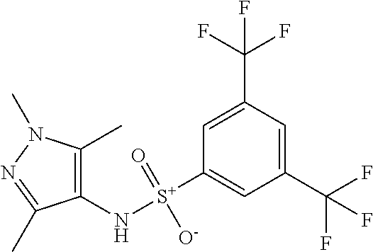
C1(N[S+](C2=CC(C(F)(F)F)=CC(C(F)(F)F)=C2)(=O)[O-])=C(C)N(C)N=C1C
